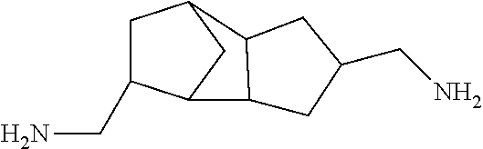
C1C(CN)C2CC1C1C2CC(CN)C1
